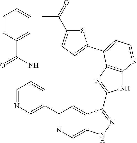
C1=NC=C(C2=NC=C3C(=C2)C(C2=NC4=C(N2)N=CC=C4C2=CC=C(C(=O)C)S2)=NN3)C=C1NC(C1=CC=CC=C1)=O
